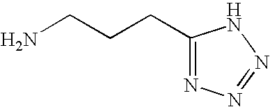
NCCCC1=NN=NN1
